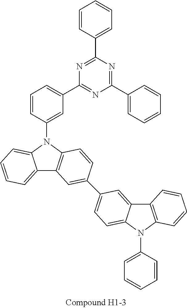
C12=CC=CC=C1N(C1=CC(C3=NC(C4=CC=CC=C4)=NC(C4=CC=CC=C4)=N3)=CC=C1)C1=C2C=C(C2=CC=C3C(=C2)C2=C(N3C3=CC=CC=C3)C=CC=C2)C=C1
